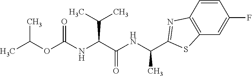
C(NC(C(NC(OC(C)C)=O)C(C)C)=O)(C)C1=NC2=C(C=C(F)C=C2)S1
